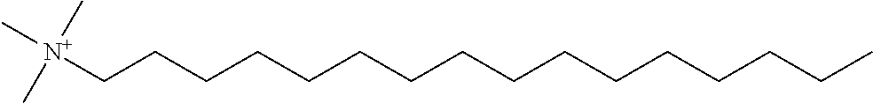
[N+](CCCCCCCCCCCCCCCC)(C)(C)C
